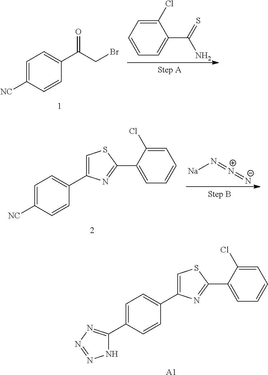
C1(Cl)=CC=CC=C1C(=S)N.C1=C([NC])C=CC(C(CBr)=O)=C1.N([Na])=[N+]=[N-].C1=C([NC])C=CC(C2=CSC(C3=CC=CC=C3Cl)=N2)=C1.[A1].C1=C(C2=NN=NN2)C=CC(C2=CSC(C3=CC=CC=C3Cl)=N2)=C1
